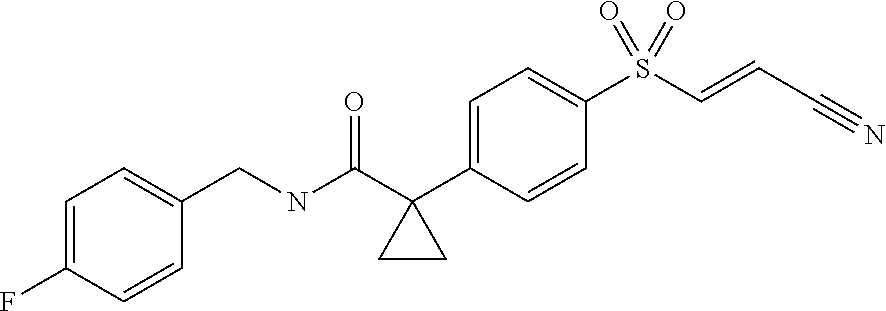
C1=CC(C2(C(NCC3=CC=C(F)C=C3)=O)CC2)=CC=C1S(C=CC#N)(=O)=O
